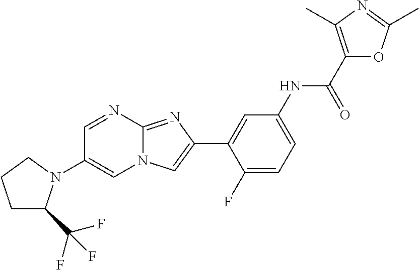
C1(N2C(C(F)(F)F)CCC2)=CN2C(=NC(C3=CC(NC(=O)C4=C(C)N=C(C)O4)=CC=C3F)=C2)N=C1
